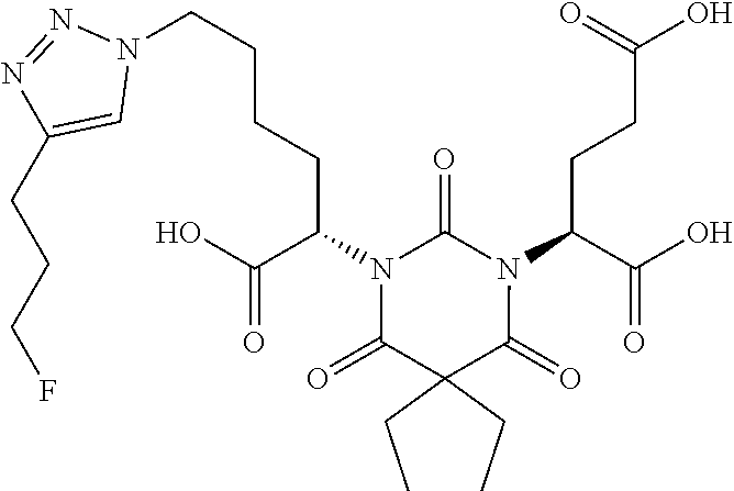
C(N1C(=O)N(C(C(O)=O)CCC(O)=O)C(=O)C(CC)(CC)C1=O)(C(O)=O)CCCCN1N=NC(CCCF)=C1
